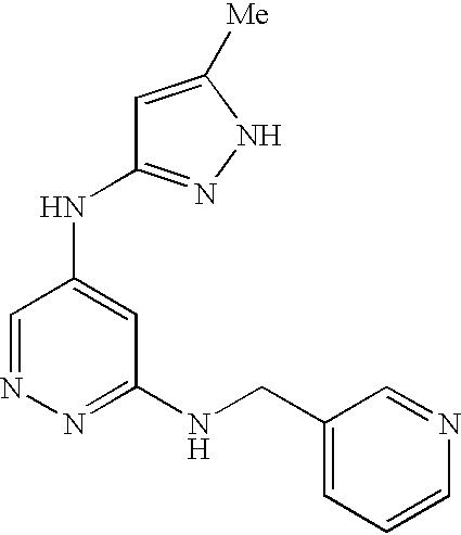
N1=CC(NC2=NNC([Me])=C2)=CC(NCC2=CC=CN=C2)=N1
